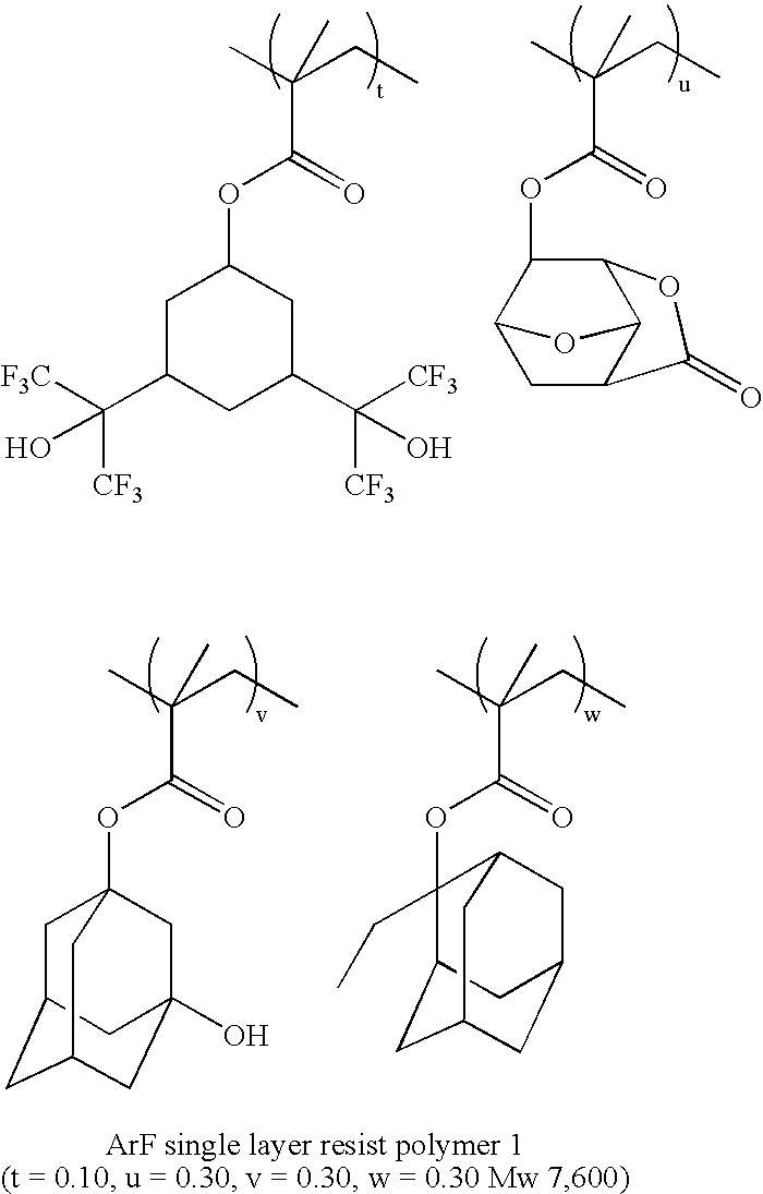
CC(CC)(C(OC1CC(C([F3C])([CF3])O)CC(C([CF3])([CF3])O)C1)=O)C.CC(CC)(C(OC1C2C3C(CC1O3)C(=O)O2)=O)C.CC(CC)(C(OC12CC3CC(CC(O)(C1)C3)C2)=O)C.CC(CC)(C(OC1(CC)C2CC3CC(CC1C3)C2)=O)C
